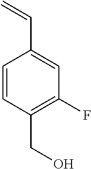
C1=CC(CO)=C(F)C=C1C=C
